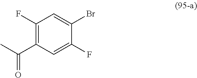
C1(F)=C(C(C)=O)C=C(F)C(Br)=C1
